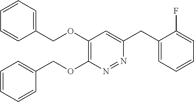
C1=CC=C(COC2=C(OCC3=CC=CC=C3)N=NC(CC3=CC=CC=C3F)=C2)C=C1
